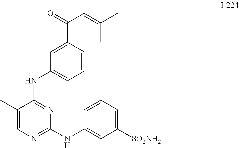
C1(C)=CN=C(NC2=CC([SO2NH2])=CC=C2)N=C1NC1=CC=CC(C(C=C(C)C)=O)=C1
